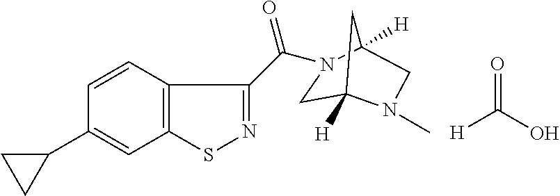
[H]C(O)=O.C1(C(=O)N2CC3([H])N(C)CC2([H])C3)=NSC2=C1C=CC(C1CC1)=C2
